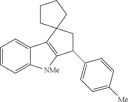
C1=CC=C2C(=C1)C1=C([NMe]2)C(C2=CC=C([Me])C=C2)CC12CCCC2
